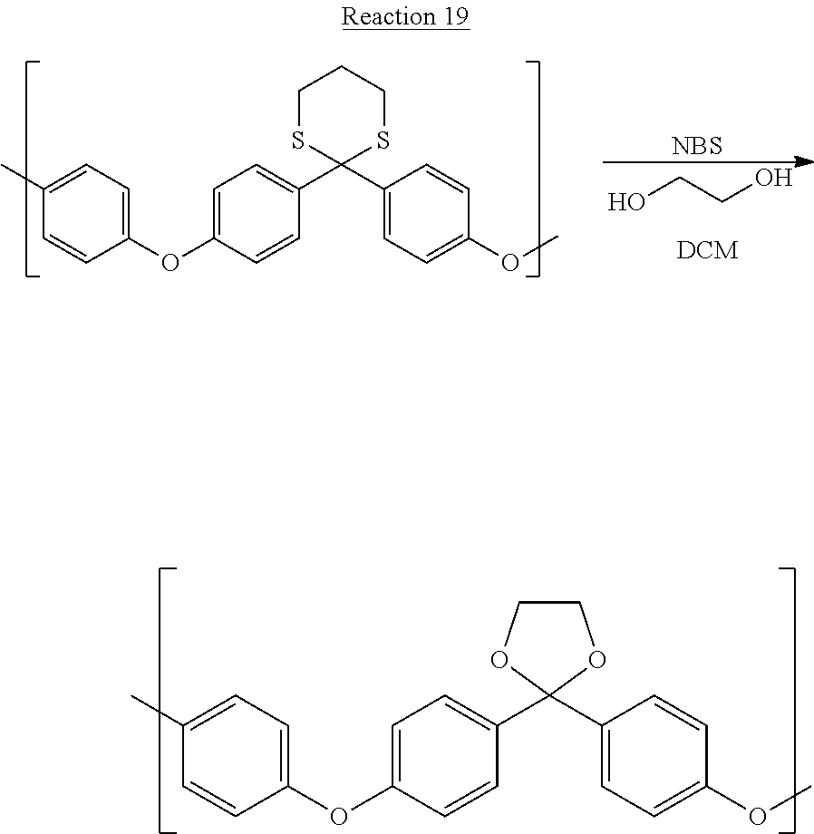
C1=CC(OC2=CC=C(C3(C4=CC=C(OC)C=C4)OCCO3)C=C2)=CC=C1C.C1=CC(OC2=CC=C(C3(C4=CC=C(OC)C=C4)SCCCS3)C=C2)=CC=C1C.OCCO.[NBS]
